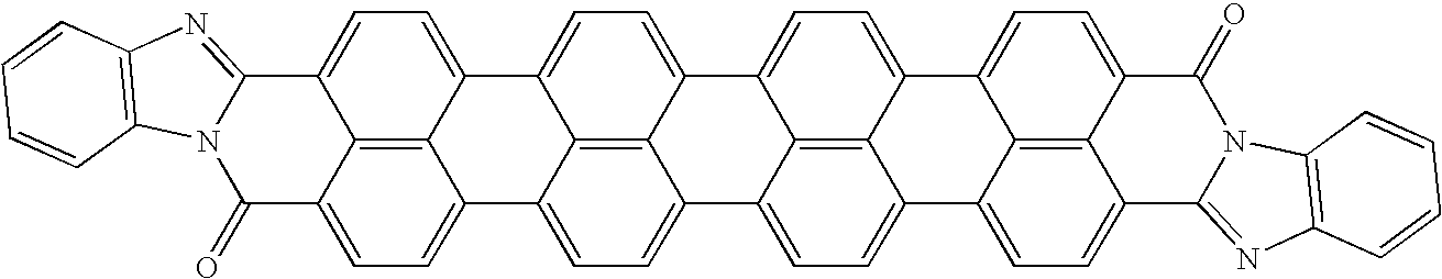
C12=CC=C3C4=C1C(=CC=C4C1=CC=C4C5=C1C3=CC=C5C1=CC=C3C5=C1C4=CC=C5C1=CC=C4C5=C1C3=CC=C5C1=NC3=C(N1C4=O)C=CC=C3)C1=NC3=C(N1C2=O)C=CC=C3
